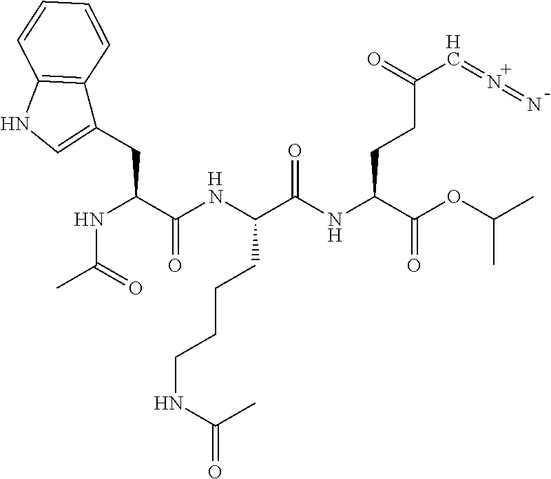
[H].N(C(C(=O)NC(C(=O)OC(C)C)CCC(C=N=N)=O)CCCCNC(C)=O)C(C(NC(C)=O)CC1=CNC2=C1C=CC=C2)=O.[H]
